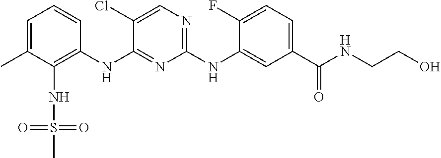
C1=C(C)C(NS(=O)(=O)C)=C(NC2=NC(NC3=CC(C(NCCO)=O)=CC=C3F)=NC=C2Cl)C=C1
